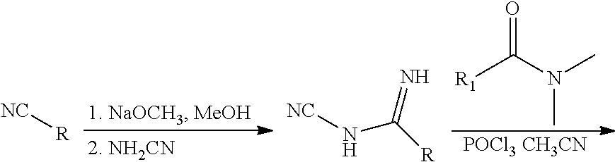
[NC][R].[NC]NC([R])=N.[POCl3 CH3CN].O=C([R1])N(C)C
